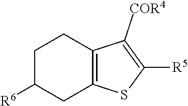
C1C([R6])CC2=C(C1)C([COR4])=C([R5])S2
